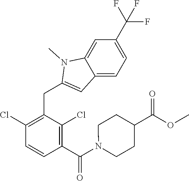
C1(Cl)=C(CC2=CC3=CC=C(C(F)(F)F)C=C3N2C)C(Cl)=C(C(N2CCC(C(OC)=O)CC2)=O)C=C1
